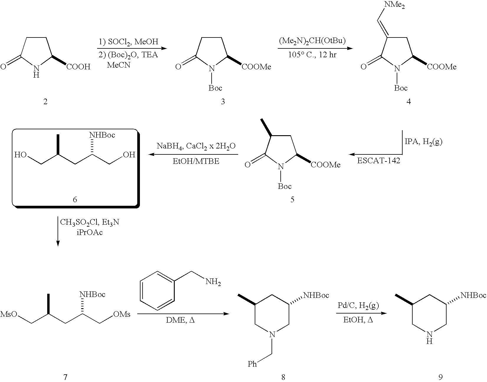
C1=CC=CC(CN)=C1.C1(C)CNCC([NHBoc])C1.C1(C)CN(C[Ph])CC([NHBoc])C1.[MsO]CC(CC(C[OMs])[NHBoc])C.OCC(CC(CO)[NHBoc])C.C1C(C)C(=O)N([Boc])C1[COOMe].C1C(=C[NMe2])C(=O)N([Boc])C1[COOMe].C1CC(=O)N([Boc])C1[COOMe].C1CC(=O)NC1[COOH]
